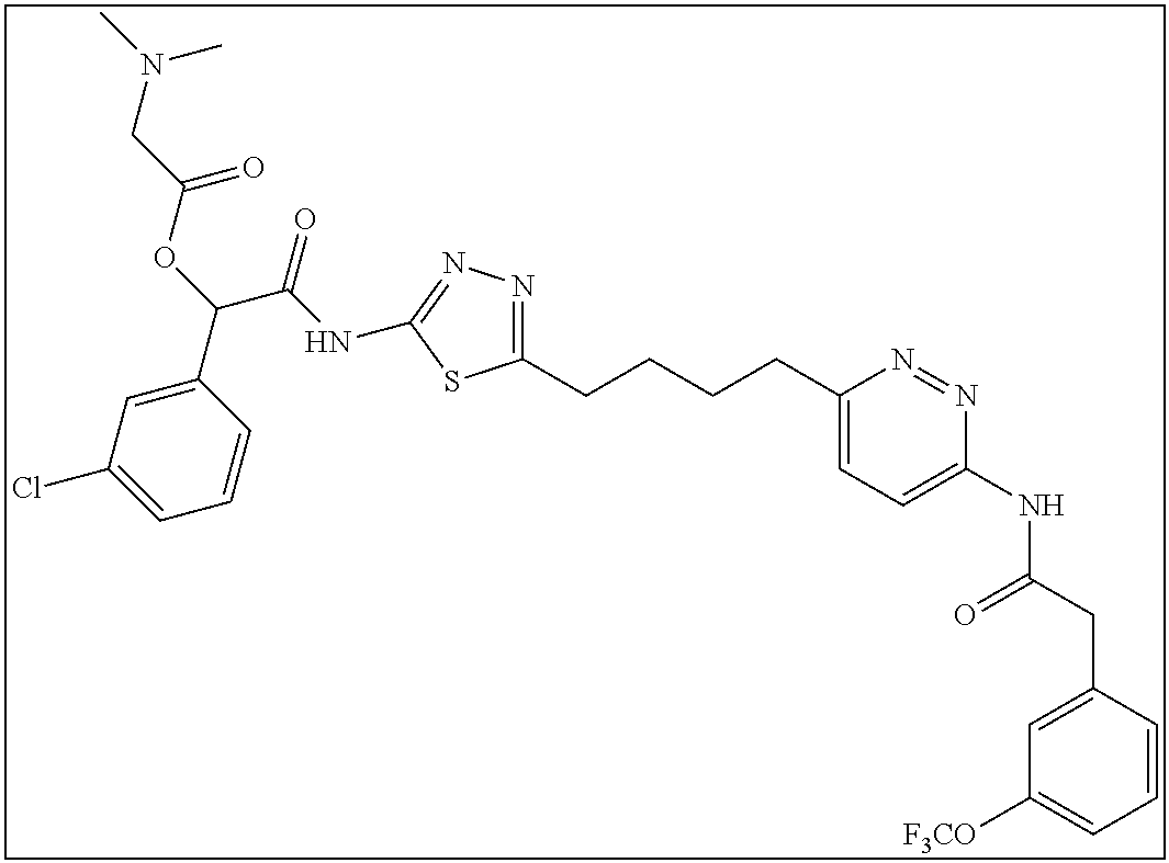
C1=CC(CC(NC2=CC=C(CCCCC3=NN=C(NC(C(OC(=O)CN(C)C)C4=CC(Cl)=CC=C4)=O)S3)N=N2)=O)=CC([F3CO])=C1
